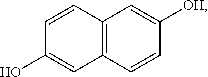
C12=C(C=CC([OH])=C1)C=C(O)C=C2
